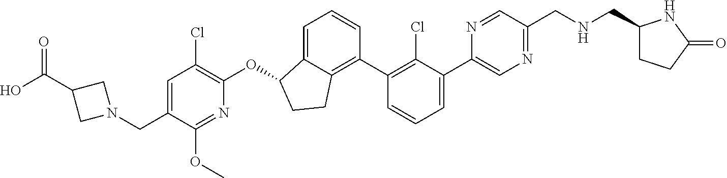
O(C1C2=CC=CC(C3=C(Cl)C(C4=CN=C(CNCC5CCC(=O)N5)C=N4)=CC=C3)=C2CC1)C1=C(Cl)C=C(CN2CC(C(O)=O)C2)C(OC)=N1
